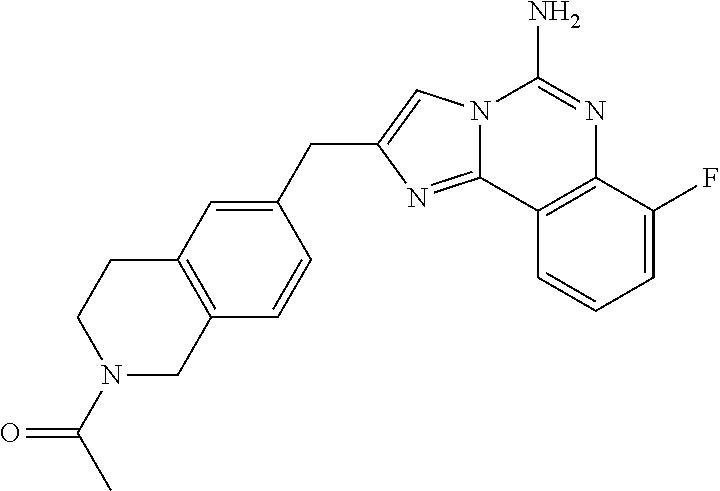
N12C(=NC(CC3=CC4=C(C=C3)CN(C(=O)C)CC4)=C1)C1=C(N=C2N)C(F)=CC=C1
